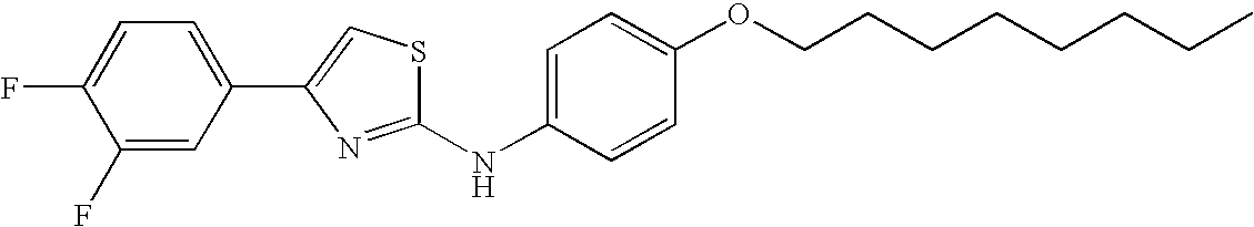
C1=C(NC2=NC(C3=CC=C(F)C(F)=C3)=CS2)C=CC(OCCCCCCCC)=C1
